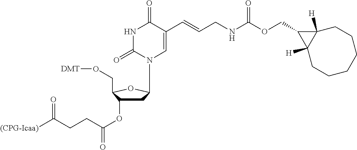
C1C(OC(CCC([(CPG-Icaa)])=O)=O)C(CO[DMT])OC1N1C=C(C=CCNC(OCC2C3([H])CCCCCCC32[H])=O)C(=O)NC1=O
